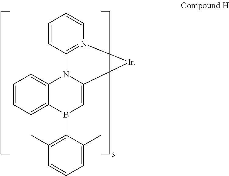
C1=CC=C2C(=C1)N1C(=CB2C2=C(C)C=CC=C2C)[Ir]N2=C1C=CC=C2
